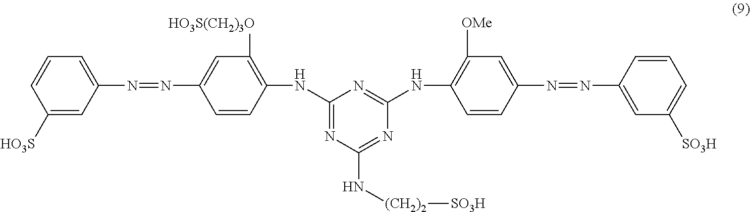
N(C1=C([HO3S(CH2)3O])C=C(N=NC2=CC=CC([HO3S])=C2)C=C1)C1=NC(N[(CH2)2][SO3H])=NC(NC2=C([OMe])C=C(N=NC3=CC([SO3H])=CC=C3)C=C2)=N1
